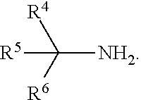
C([NH2])([R6])([R4])[R5]
